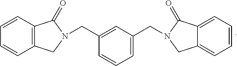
C1=CC=C(CN2CC3=CC=CC=C3C2=O)C=C1CN1CC2=C(C1=O)C=CC=C2
